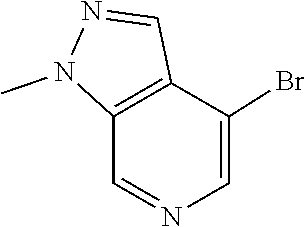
CN1C2=C(C(Br)=CN=C2)C=N1
